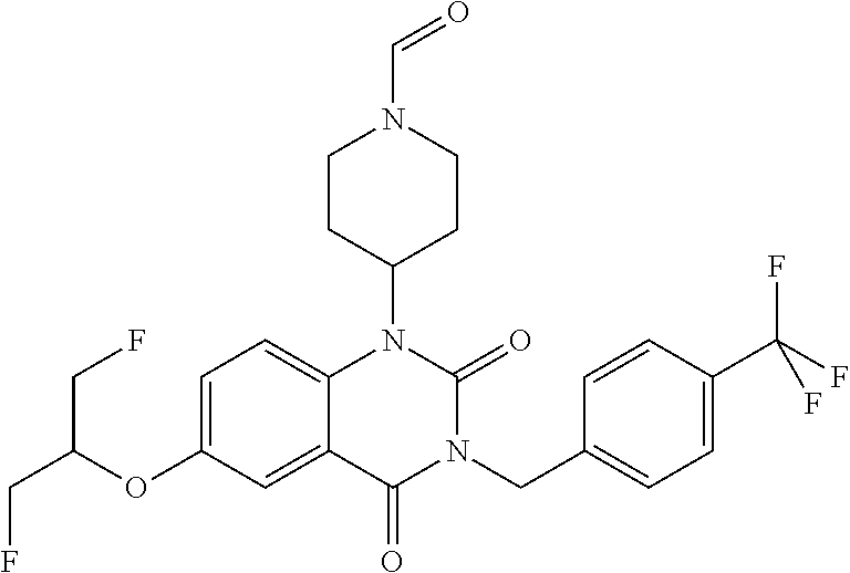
C12=CC=C(OC(CF)CF)C=C1C(=O)N(CC1=CC=C(C(F)(F)F)C=C1)C(=O)N2C1CCN(C=O)CC1
